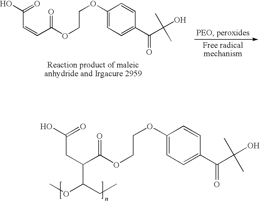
C1(OCCOC(=O)C=CC(=O)O)=CC=C(C(=O)C(O)(C)C)C=C1.C1(OCCOC(=O)C(CC(=O)O)C(CC)OC)=CC=C(C(=O)C(O)(C)C)C=C1
